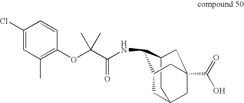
C1C2CC3(C(=O)O)CC(C(NC(C(OC4=C(C)C=C(Cl)C=C4)(C)C)=O)C1C3)C2
